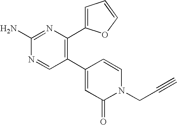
C1(C2=C(C3=CC=CO3)N=C(N)N=C2)=CC(=O)N(CC#C)C=C1
